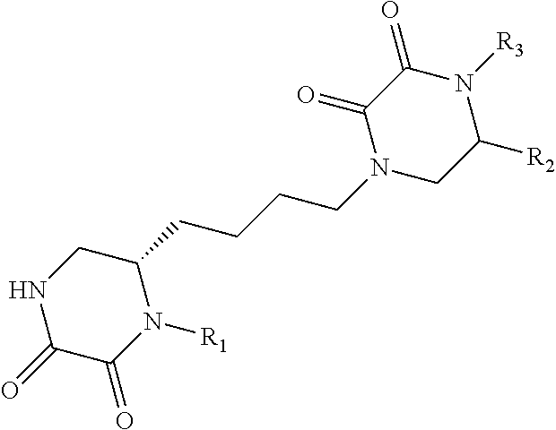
N1C(=O)C(=O)N([R1])C(CCCCN2CC([R2])N([R3])C(=O)C2=O)C1
